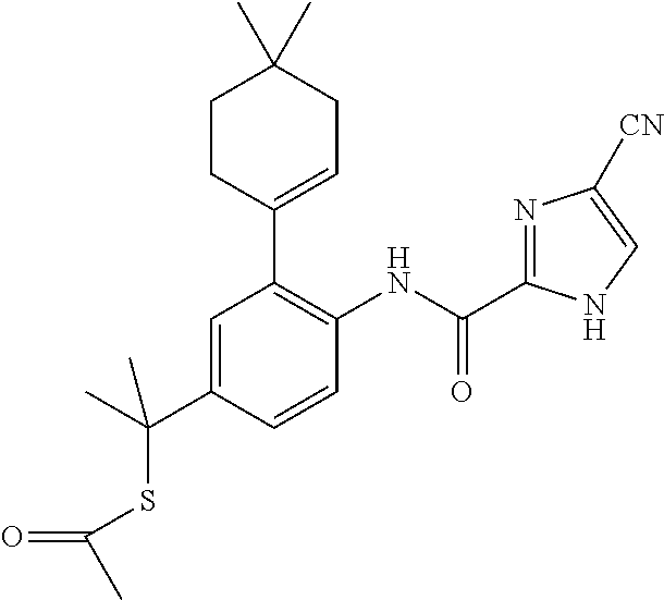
C(NC1=C(C2=CCC(C)(C)CC2)C=C(C(C)(SC(=O)C)C)C=C1)(=O)C1=NC([CN])=CN1
